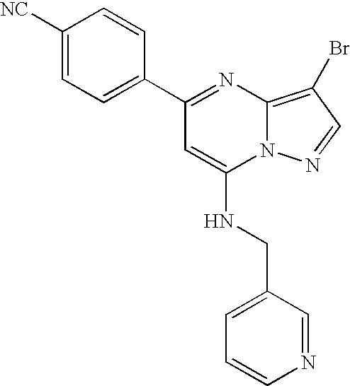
C1([NC])=CC=C(C2=NC3=C(Br)C=NN3C(NCC3=CC=CN=C3)=C2)C=C1
